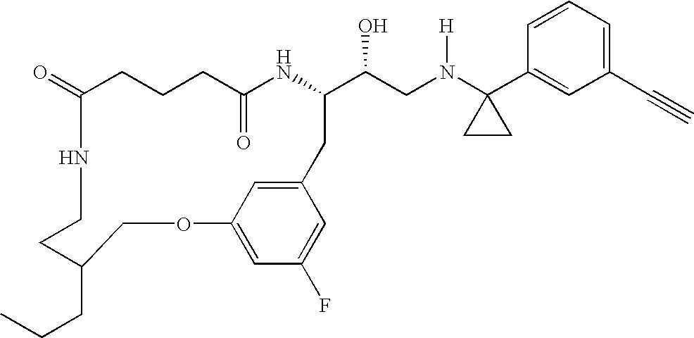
C1(=O)CCCC(=O)NC(C(CN(C2(C3=CC(C#C)=CC=C3)CC2)[H])O)CC2=CC(=CC(F)=C2)OCC(CCC)CCN1
